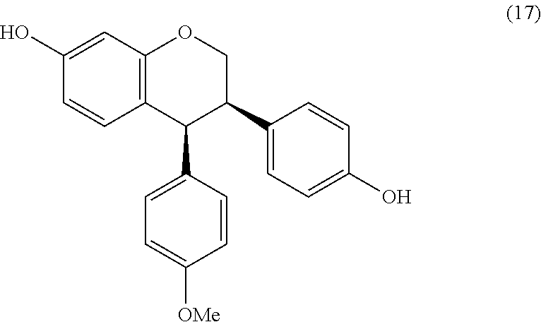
C1(O)=CC2=C(C=C1)C(C1=CC=C([OMe])C=C1)C(C1=CC=C(O)C=C1)CO2
